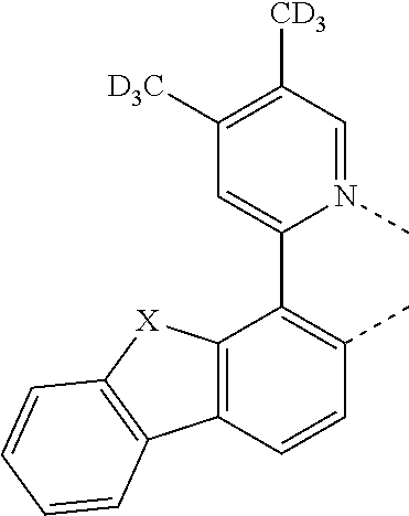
C12=C(C=CC(C)=C1C1=CC([D3C])=C([CD3])C=N1C)C1=C([X]2)C=CC=C1
